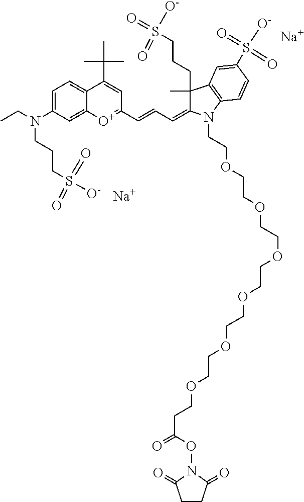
[Na].[Na].CCN(C1=CC=C2C(=C1)[O+]=C(C=CC=C1C(C)(CCCS(=O)([O-])=O)C3=C(C=CC(S([O-])(=O)=O)=C3)N1CCOCCOCCOCCOCCOCCOCCC(=O)ON1C(=O)CCC1=O)C=C2C(C)(C)C)CCCS(=O)(=O)[O-]
